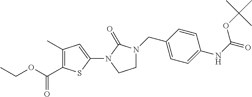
CCOC(C1=C(C)C=C(N2CCN(CC3=CC=C(NC(=O)OC(C)(C)C)C=C3)C2=O)S1)=O
